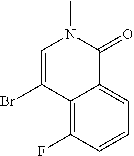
C12=C(F)C=CC=C1C(=O)N(C)C=C2Br
